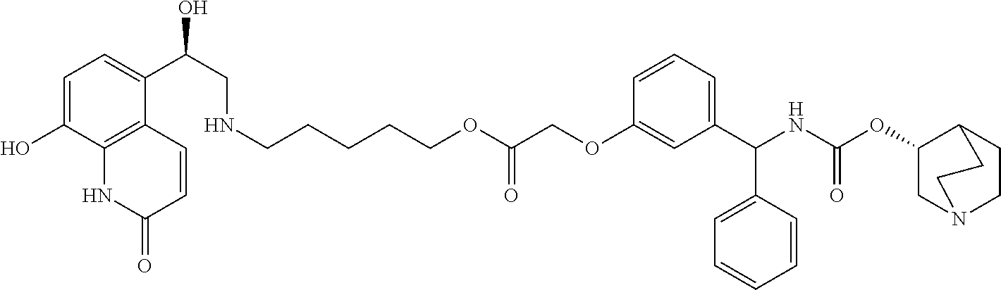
C1=C(O)C2=C(C(C(O)CNCCCCCOC(=O)COC3=CC(C(C4=CC=CC=C4)NC(=O)OC4CN5CCC4CC5)=CC=C3)=C1)C=CC(=O)N2
